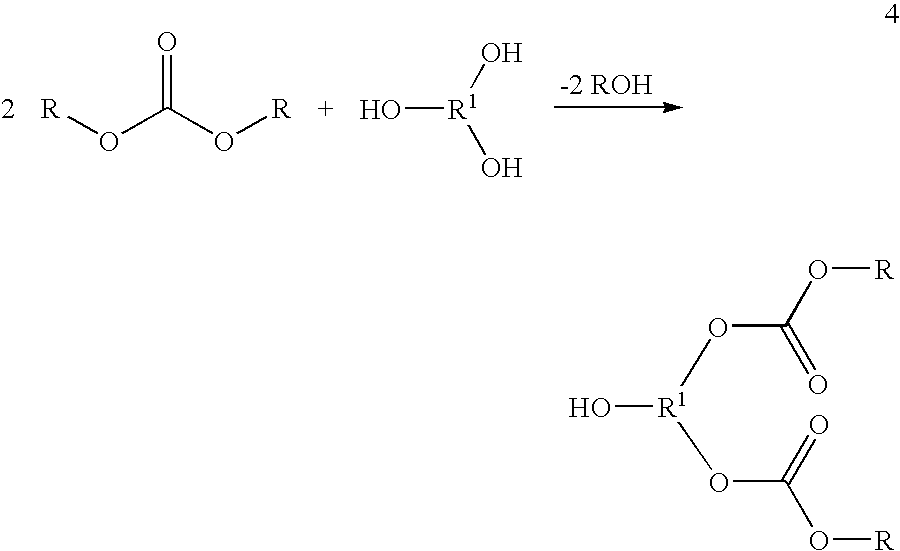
O(C(O[R])=O)[R].O[R1](O)O.O[R1](OC(=O)O[R])OC(=O)O[R]
